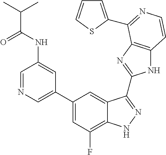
C1=C(C2=CC(F)=C3C(=C2)C(C2=NC4=C(N2)C=CN=C4C2=CC=CS2)=NN3)C=C(NC(=O)C(C)C)C=N1
